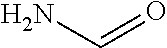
NC=O
